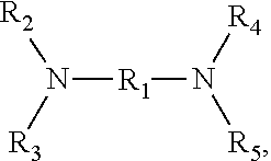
N([R1]N([R5])[R4])([R3])[R2]
